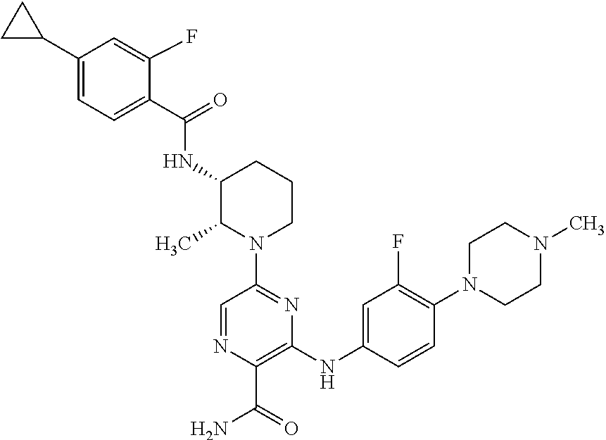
C1=C(C2CC2)C=C(F)C(C(=O)NC2C(C)N(C3=NC(NC4=CC(F)=C(N5CCN(C)CC5)C=C4)=C(C(=O)N)N=C3)CCC2)=C1
